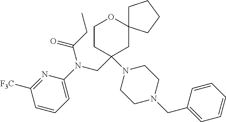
N1=C([F3C])C=CC=C1N(CC1(N2CCN(CC3=CC=CC=C3)CC2)CCOC2(C1)CCCC2)C(CC)=O
